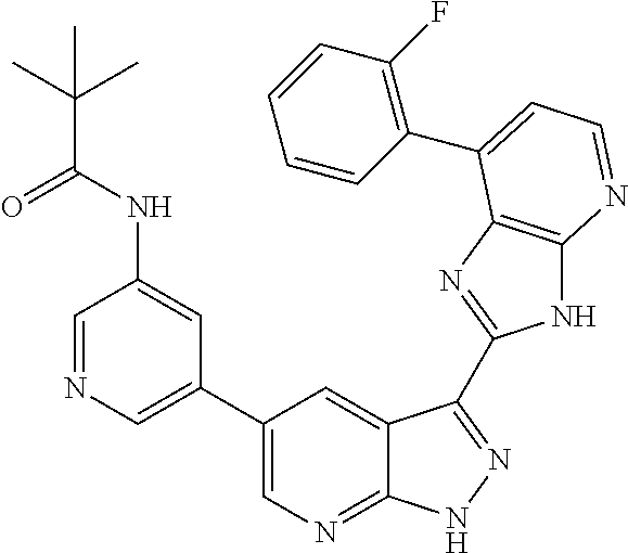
C1=NC=C(C2=CN=C3C(=C2)C(C2=NC4=C(N2)N=CC=C4C2=C(F)C=CC=C2)=NN3)C=C1NC(C(C)(C)C)=O
